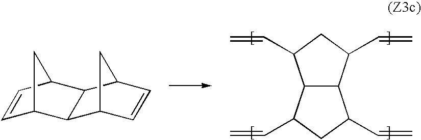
C1=CC2CC1C1C3C=CC(C21)C3.C12C(C(C=C)CC1C=C)C(C=C)CC2C=C
